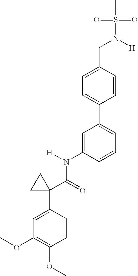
C1=C(N(C(C2(C3=CC(OC)=C(OC)C=C3)CC2)=O)[H])C=CC=C1C1=CC=C(CN([H])S(C)(=O)=O)C=C1
